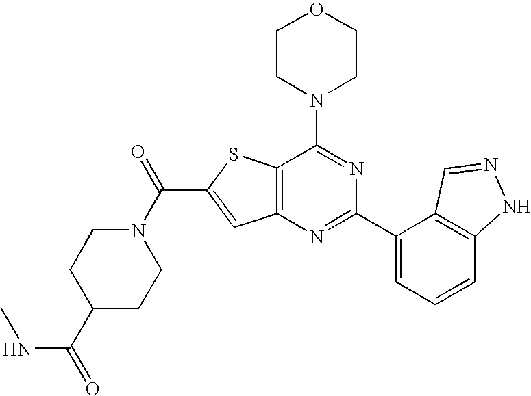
C1CN(C2=NC(C3=CC=CC4=C3C=NN4)=NC3=C2SC(C(N2CCC(C(=O)NC)CC2)=O)=C3)CCO1
